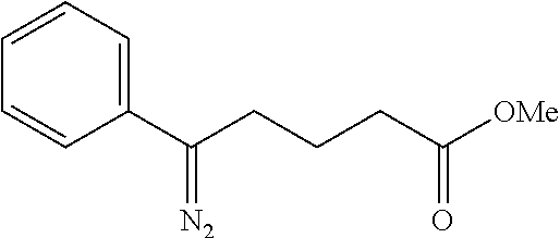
C1=CC=CC(C(CCCC([OMe])=O)=[N2])=C1
